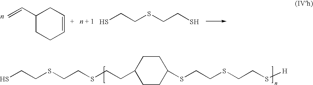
C1(C=C)CCC=CC1.SCCSCCS.C1CC(CCSCCSCCS)CCC1SCCSCCS[H]
